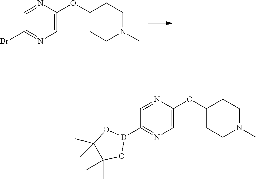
C1=NC(OC2CCN(C)CC2)=CN=C1Br.C1=NC(OC2CCN(C)CC2)=CN=C1B1OC(C)(C)C(C)(C)O1
